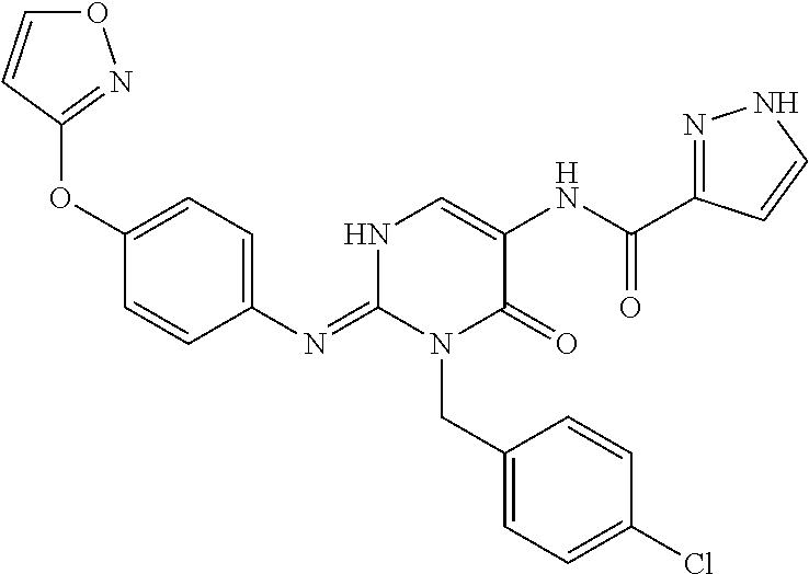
C1(N=C2N(CC3=CC=C(Cl)C=C3)C(=O)C(NC(=O)C3=NNC=C3)=CN2)=CC=C(OC2=NOC=C2)C=C1
